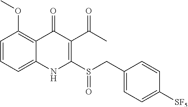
C1=CC=C2C(=C1OC)C(=O)C(C(=O)C)=C(S(CC1=CC=C([SF5])C=C1)=O)N2
